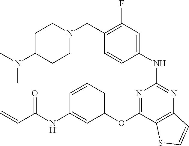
C1=CC(NC2=NC3=C(C(OC4=CC=CC(NC(C=C)=O)=C4)=N2)SC=C3)=CC(F)=C1CN1CCC(N(C)C)CC1
